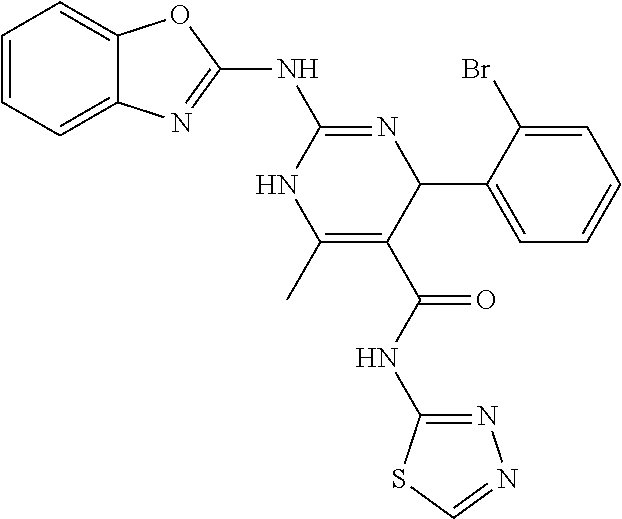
C1=CC=C2C(=C1)OC(NC1=NC(C3=CC=CC=C3Br)C(C(=O)NC3=NN=CS3)=C(C)N1)=N2
